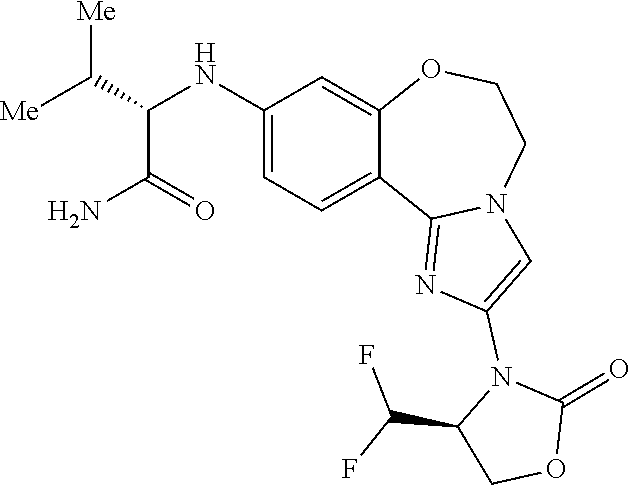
C(C1COC(=O)N1C1=CN2C(=N1)C1=CC=C(NC(C(N)=O)C([Me])[Me])C=C1OCC2)(F)F
